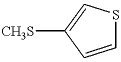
[CH3S]C1=CSC=C1
